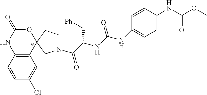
C12=C(C=CC(Cl)=C1)NC(=O)OC21CCN(C(C(NC(NC2=CC=C(NC(OC)=O)C=C2)=O)C[Ph])=O)C1
